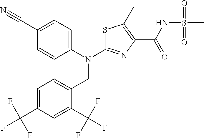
S1C(N(C2=CC=C(C#N)C=C2)CC2=CC=C(C(F)(F)F)C=C2C(F)(F)F)=NC(C(NS(=O)(=O)C)=O)=C1C
